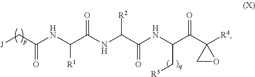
[J]CC(NC([R1])C(=O)NC([R2])C(=O)NC(C(=O)C1([R4])CO1)C[R3])=O
